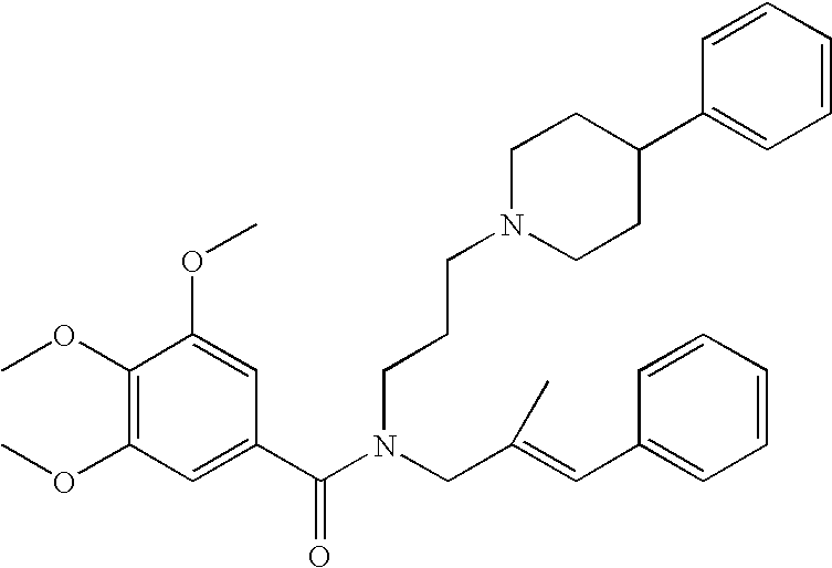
C1(OC)=C(OC)C=C(C(N(CC(=CC2=CC=CC=C2)C)CCCN2CCC(C3=CC=CC=C3)CC2)=O)C=C1OC
